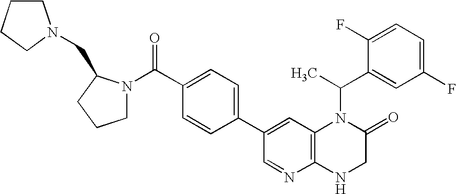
C1(C2=CC3=C(N=C2)NCC(=O)N3C(C)C2=CC(F)=CC=C2F)=CC=C(C(N2CCCC2CN2CCCC2)=O)C=C1
